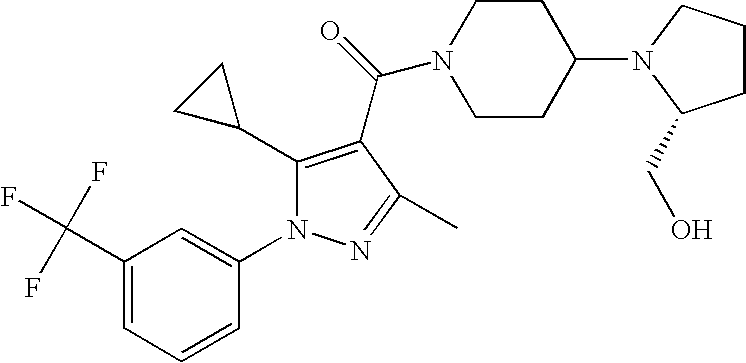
C1CC(N2C(CO)CCC2)CCN1C(=O)C1=C(C2CC2)N(C2=CC(C(F)(F)F)=CC=C2)N=C1C
